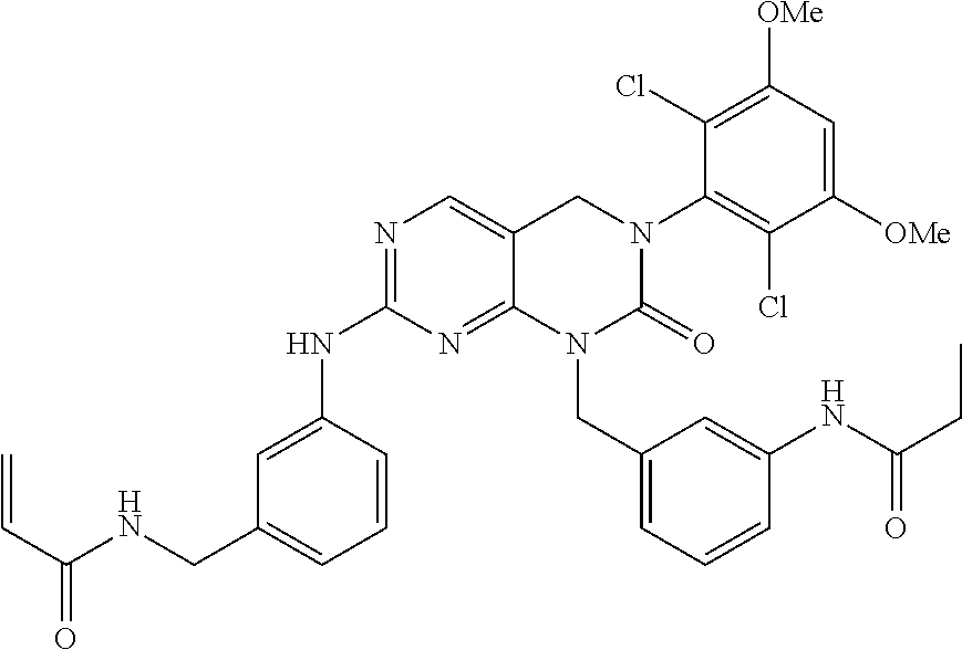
N1=C(NC2=CC(CNC(C=C)=O)=CC=C2)N=C2C(=C1)CN(C1=C(Cl)C([OMe])=CC([OMe])=C1Cl)C(=O)N2CC1=CC=CC(NC(CC)=O)=C1
